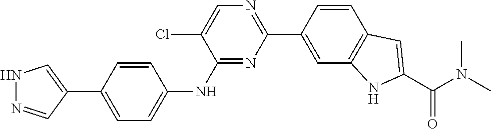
C1(C2=CC3=C(C=C2)C=C(C(N(C)C)=O)N3)=NC=C(Cl)C(NC2=CC=C(C3=CNN=C3)C=C2)=N1
